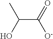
C(C(=O)[O-])(O)C
